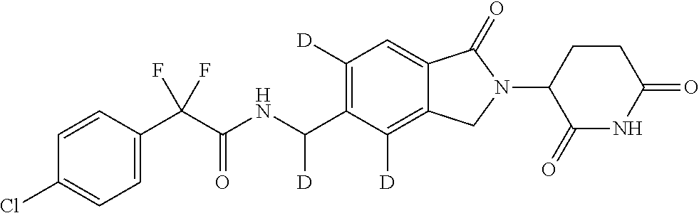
C1=CC(C(C(NC(C2=C([D])C=C3C(=C2[D])CN(C2C(=O)NC(=O)CC2)C3=O)[D])=O)(F)F)=CC=C1Cl
